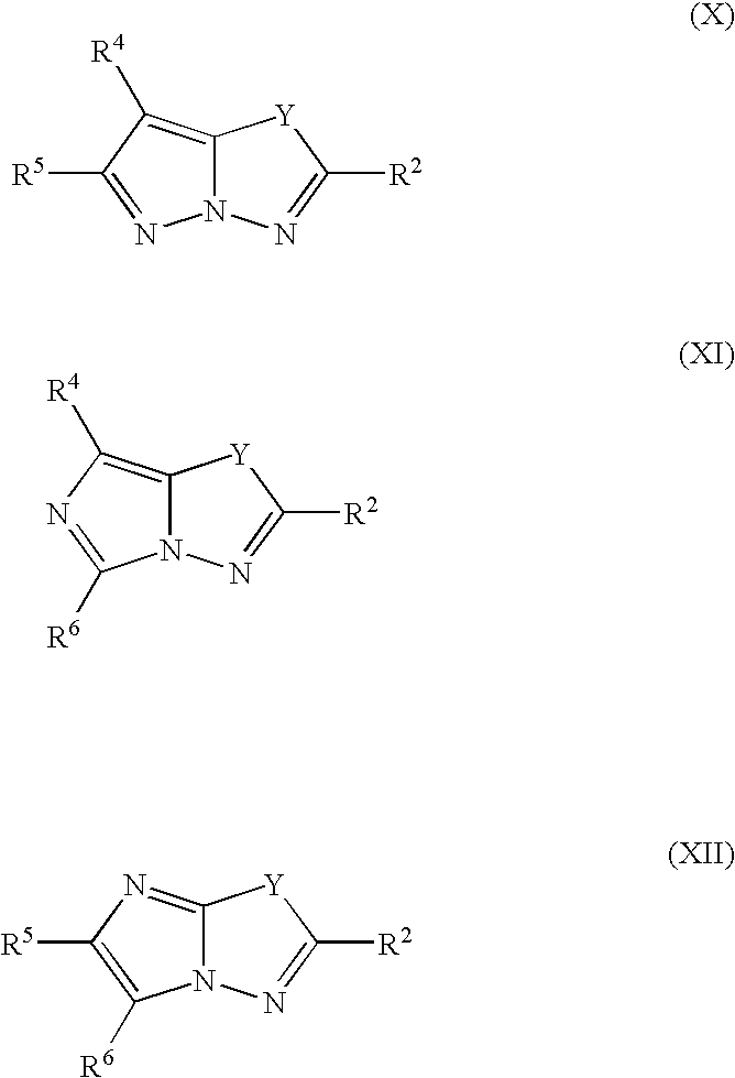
C12=C([R4])C([R5])=NN1N=C([R2])[Y]2.C12=C([R4])N=C([R6])N1N=C([R2])[Y]2.C12=NC([R5])=C([R6])N1N=C([R2])[Y]2
